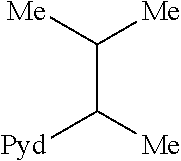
C(C([Me])[Pyd])([Me])[Me]
